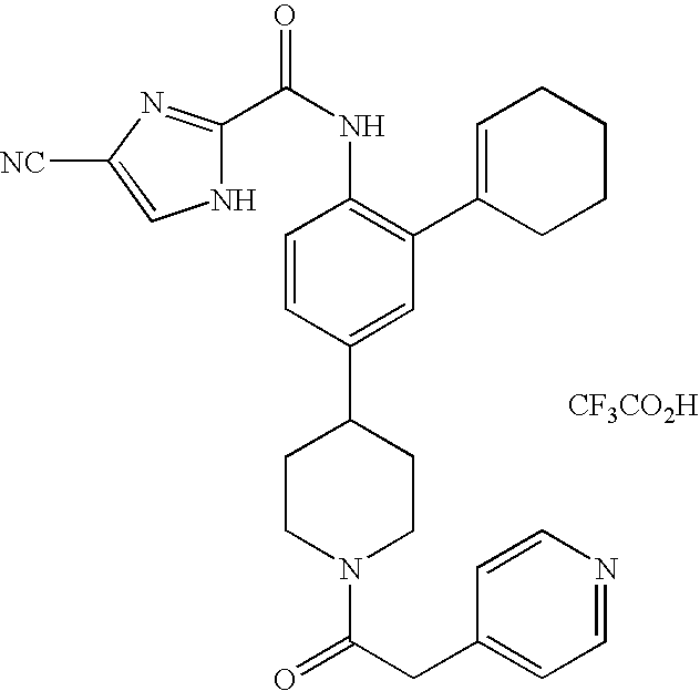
[CF3CO2H].C1CN(C(CC2=CC=NC=C2)=O)CCC1C1=CC(C2=CCCCC2)=C(NC(=O)C2=NC([NC])=CN2)C=C1
